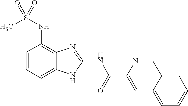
C1=CC=C2C(=C1NS(=O)(C)=O)N=C(NC(C1=CC3=CC=CC=C3C=N1)=O)N2
